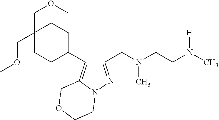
C1(CN(CCN(C)[H])C)=NN2C(=C1C1CCC(COC)(COC)CC1)COCC2
